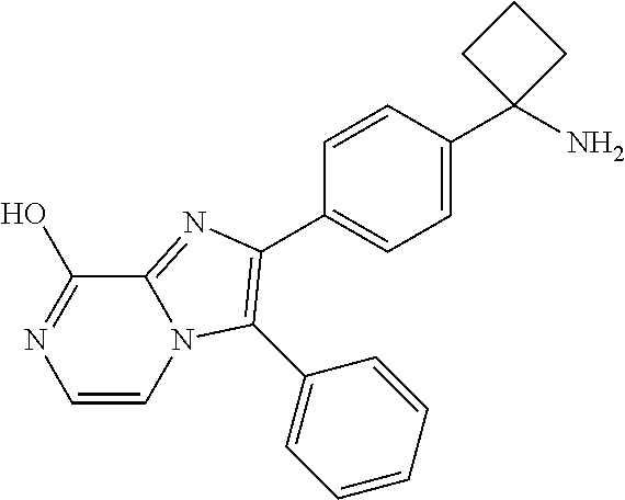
C1=CN2C(=NC(C3=CC=C(C4(N)CCC4)C=C3)=C2C2=CC=CC=C2)C(O)=N1
